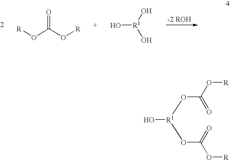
[R]OC(O[R])=O.O[R1](O)O.O(C(O[R])=O)[R1](OC(O[R])=O)O
